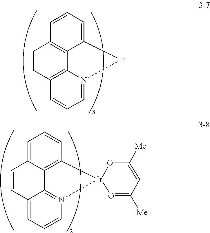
C12=CC=CC3=C1C1=C(C=C3)C=CC=N1[Ir]2.C12=C3C(=CC=C1)C=CC1=CC=CN(=C31)[Ir]21O=C([Me])C=C([Me])O1
